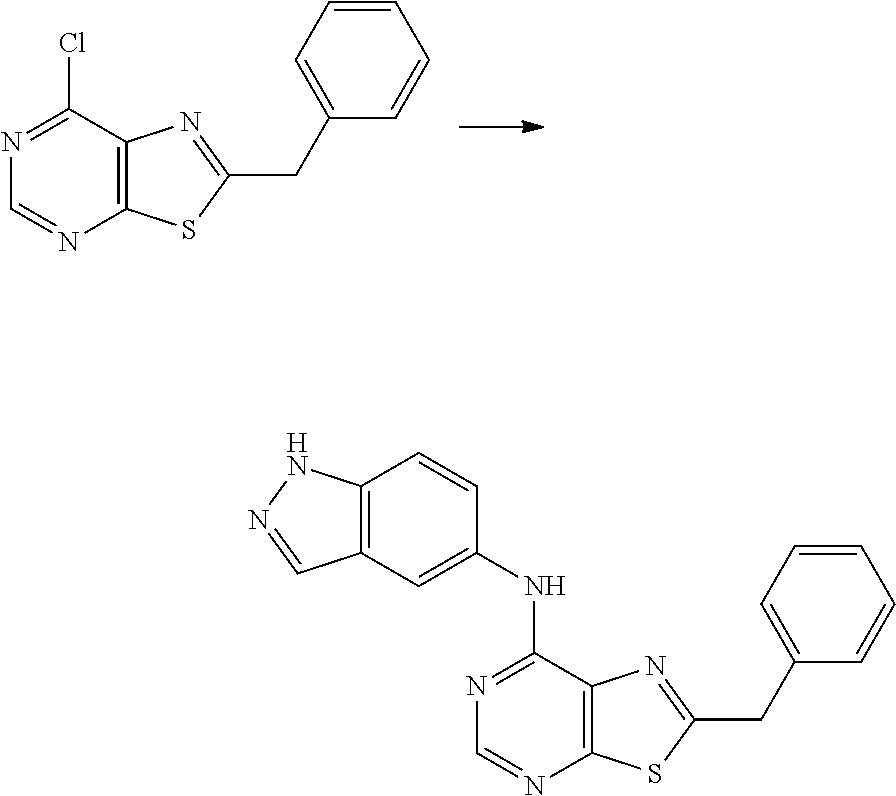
C12=C(SC(CC3=CC=CC=C3)=N1)N=CN=C2Cl.C12=C(SC(CC3=CC=CC=C3)=N1)N=CN=C2NC1=CC2=C(C=C1)NN=C2
